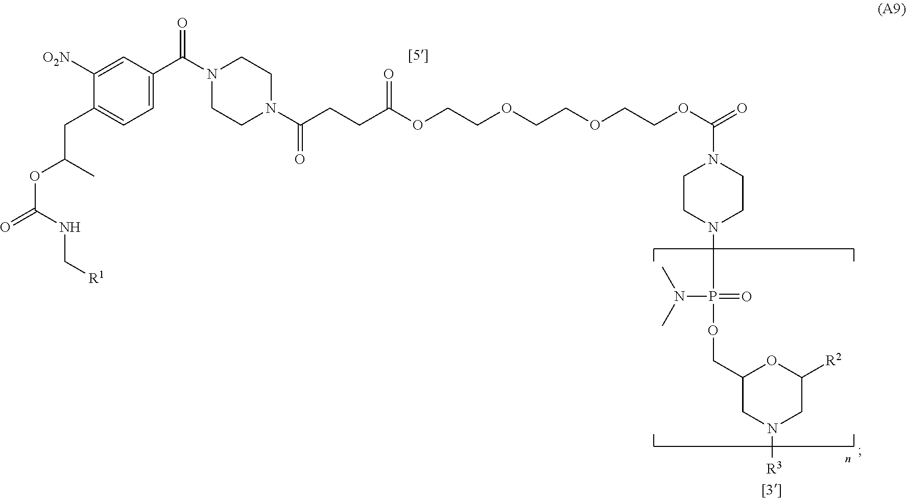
C1=C([O2N])C(CC(OC(=O)NC[R1])C)=CC=C1C(N1CCN(C(CCC(OCCOCCOCCOC(=O)N2CCN(P(OCC3CN([R3])CC([R2])O3)(=O)N(C)C)CC2)=O)=O)CC1)=O
